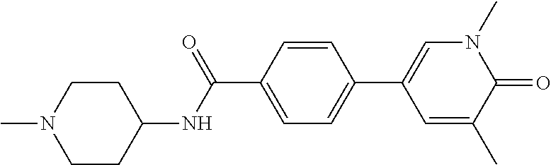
C1=C(C2=CN(C)C(=O)C(C)=C2)C=CC(C(=O)NC2CCN(C)CC2)=C1
